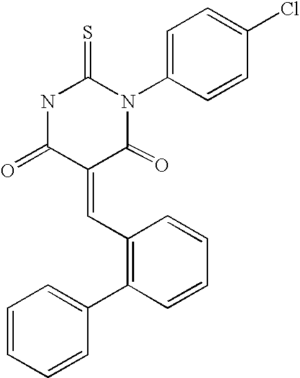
N1C(=O)C(=CC2=C(C3=CC=CC=C3)C=CC=C2)C(=O)N(C2=CC=C(Cl)C=C2)C1=S
